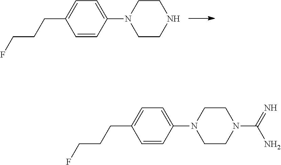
C1=CC(N2CCNCC2)=CC=C1CCCF.C1=CC(N2CCN(C(N)=N)CC2)=CC=C1CCCF
